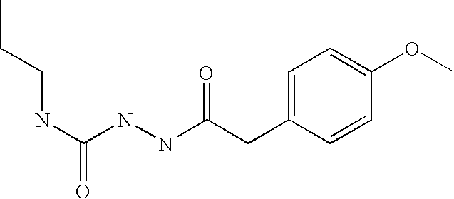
C1=C(CC(NNC(=O)NCCC)=O)C=CC(OC)=C1
